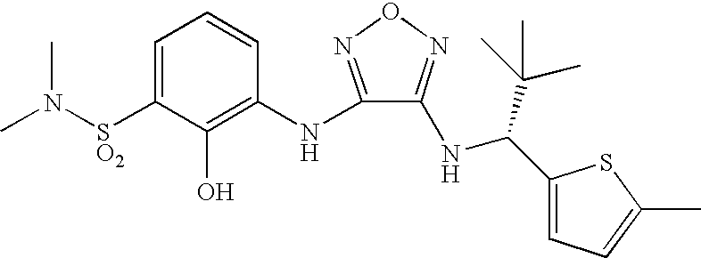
C1=C([SO2]N(C)C)C(O)=C(NC2=NON=C2NC(C2=CC=C(C)S2)C(C)(C)C)C=C1
